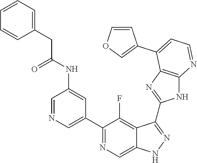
C1=NC=C(C2=NC=C3C(=C2F)C(C2=NC4=C(N2)N=CC=C4C2=COC=C2)=NN3)C=C1NC(CC1=CC=CC=C1)=O
